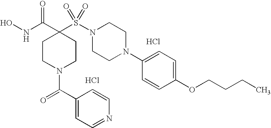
Cl.ONC(C1(S(N2CCN(C3=CC=C(OCCCC)C=C3)CC2)(=O)=O)CCN(C(=O)C2=CC=NC=C2)CC1)=O.Cl
